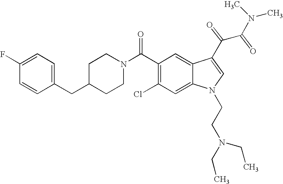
C1(F)=CC=C(CC2CCN(C(C3=C(Cl)C=C4C(=C3)C(C(C(N(C)C)=O)=O)=CN4CCN(CC)CC)=O)CC2)C=C1
